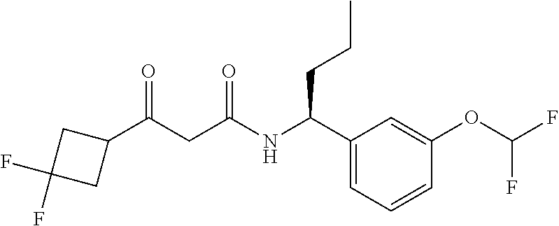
C1=C(OC(F)F)C=CC=C1C(NC(CC(C1CC(F)(F)C1)=O)=O)CCC
